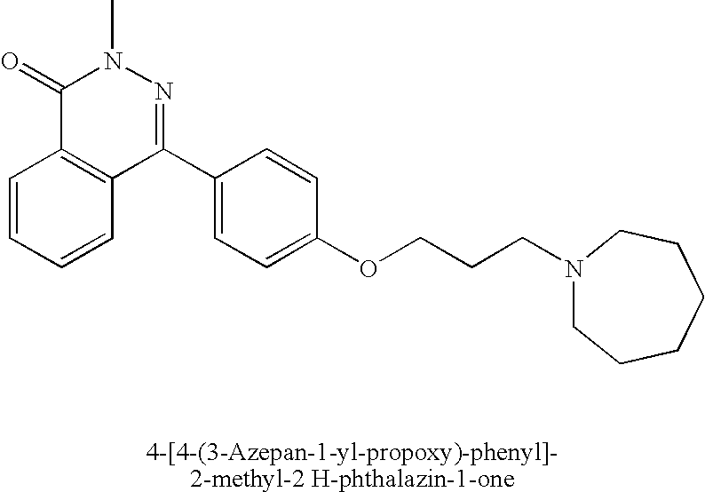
C1(=O)C2=C(C(C3=CC=C(OCCCN4CCCCCC4)C=C3)=NN1C)C=CC=C2
